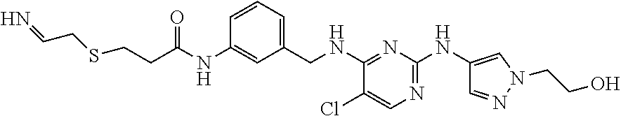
C1(CNC2=NC(NC3=CN(CCO)N=C3)=NC=C2Cl)=CC=CC(NC(CCSCC=N)=O)=C1
